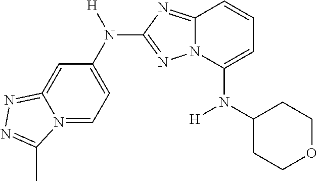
N12=CC=C(N([H])C3=NN4C(=N3)C=CC=C4N(C3CCOCC3)[H])C=C1=NN=C2C
